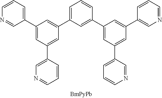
C1=CC=C(C2=CC(C3=CN=CC=C3)=CC(C3=CC=CC(C4=CC(C5=CC=CN=C5)=CC(C5=CN=CC=C5)=C4)=C3)=C2)C=N1
